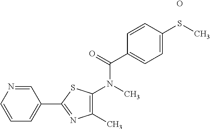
C1(C)=C(N(C)C(=O)C2=CC=C(SC)C=C2)SC(C2=CC=CN=C2)=N1.O
